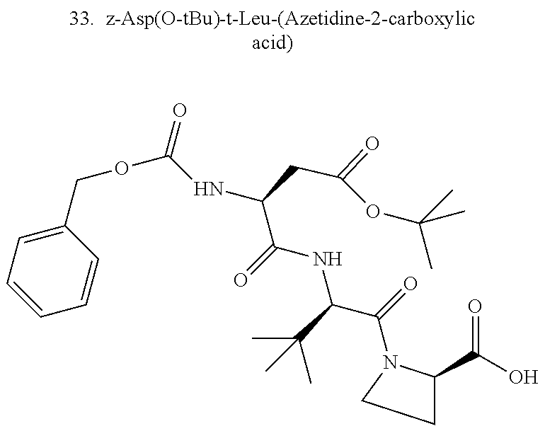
C1=CC=C(COC(NC(C(=O)NC(C(=O)N2C(C(O)=O)CC2)C(C)(C)C)CC(=O)OC(C)(C)C)=O)C=C1
